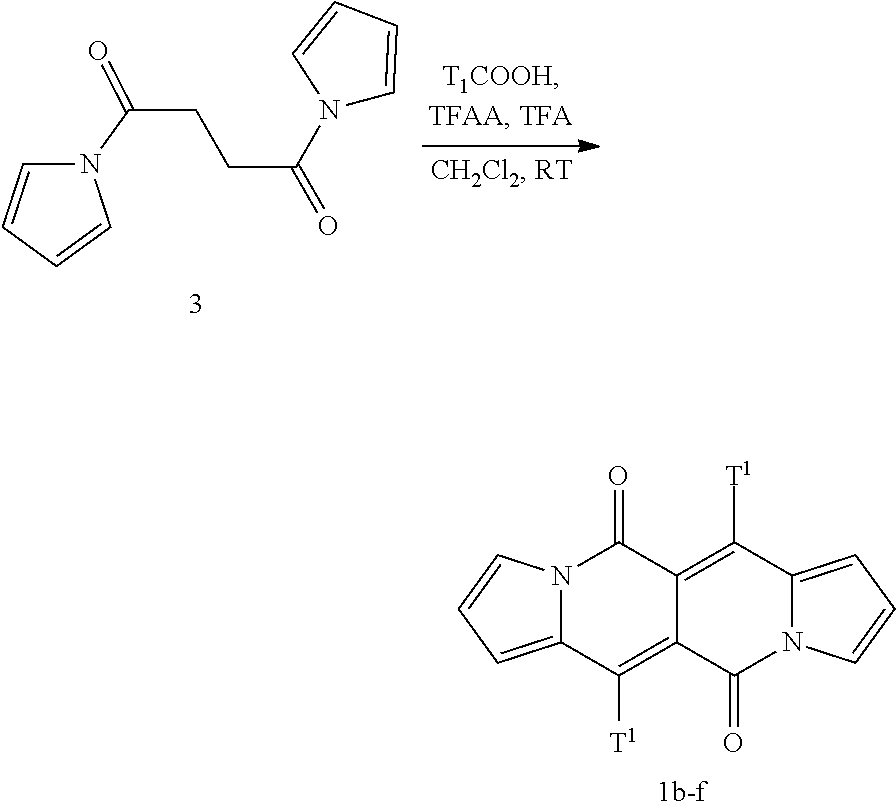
N1(C(CCC(N2C=CC=C2)=O)=O)C=CC=C1.N12C(=CC=C1)C([T1])=C1C(=C([T1])C3=CC=CN3C1=O)C2=O
